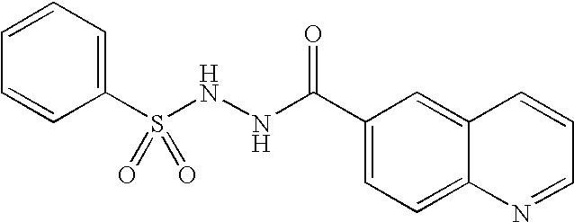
C(NNS(=O)(=O)C1=CC=CC=C1)(=O)C1=CC=C2C(=C1)C=CC=N2
